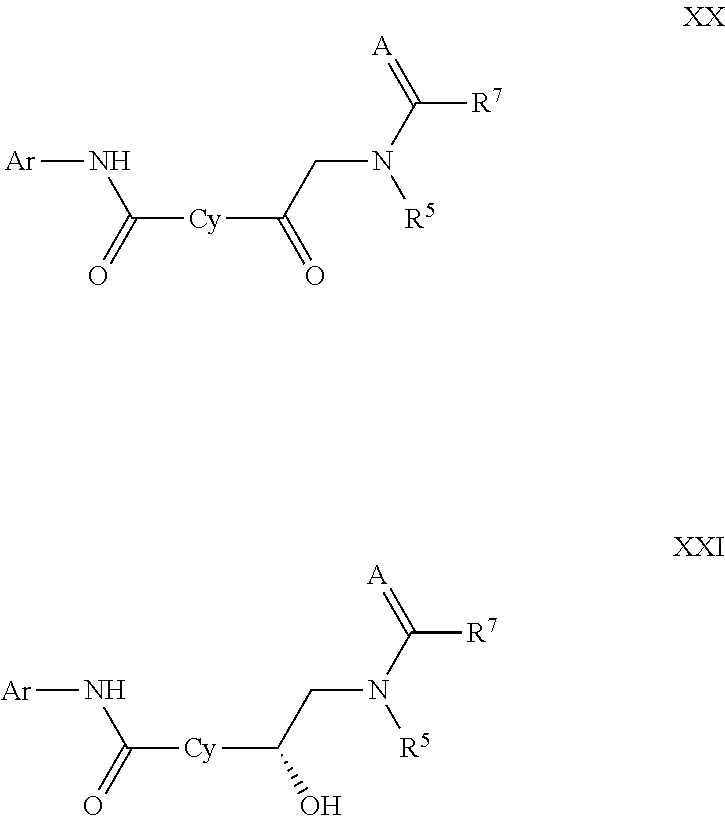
[Ar]NC(=O)[Cy]C(CN([R5])C(=[A])[R7])=O.[Ar]NC(=O)[Cy]C(CN([R5])C(=[A])[R7])O
